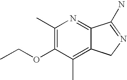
C1(C)=C(OCC)C(C)=C2C(=N1)C(N)=NC2
